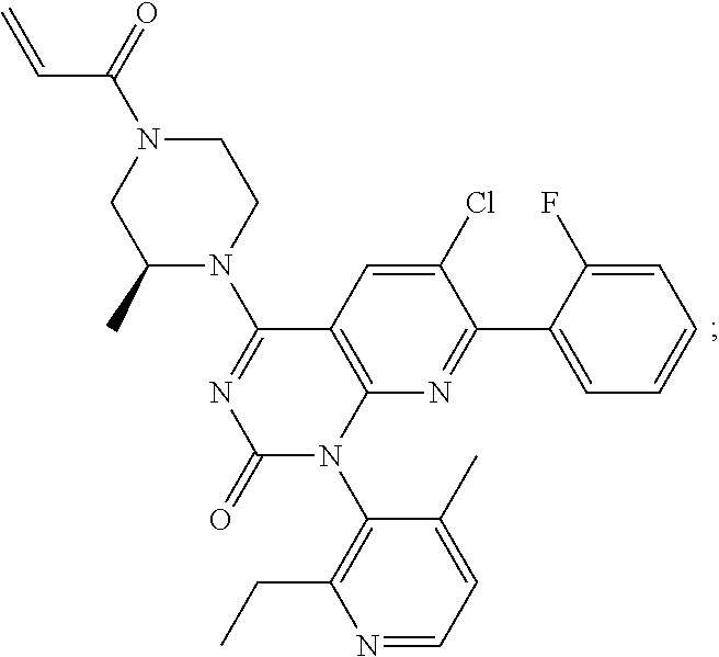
C1(Cl)=CC2=C(N=C1C1=CC=CC=C1F)N(C1=C(CC)N=CC=C1C)C(=O)N=C2N1CCN(C(=O)C=C)CC1C
